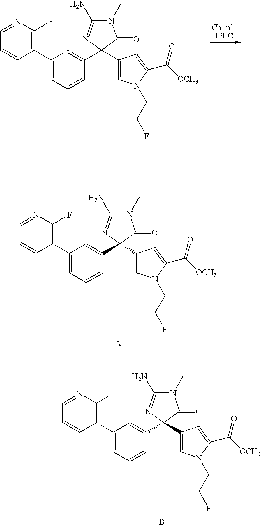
C1=CC(C2=CC=CC(C3(C4=CN(CCF)C(C(=O)[OCH3])=C4)N=C(N)N(C)C3=O)=C2)=C(F)N=C1.C1=CC(C2=CC=CC(C3(C4=CN(CCF)C(C([OCH3])=O)=C4)N=C(N)N(C)C3=O)=C2)=C(F)N=C1.C1=CC(C2=CC=CC(C3(C4=CN(CCF)C(C([OCH3])=O)=C4)N=C(N)N(C)C3=O)=C2)=C(F)N=C1.B
